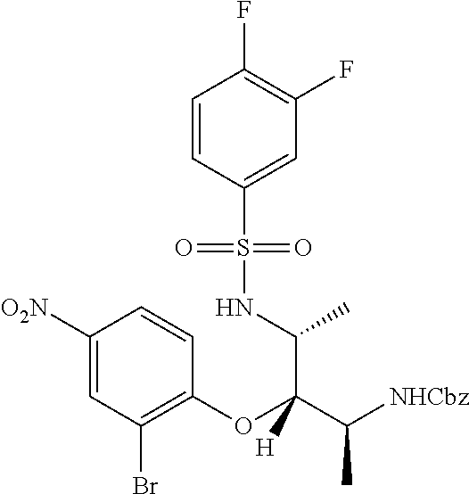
C1(OC(C([NHCbz])C)(C(NS(C2=CC(F)=C(F)C=C2)(=O)=O)C)[H])=C(Br)C=C([O2N])C=C1
